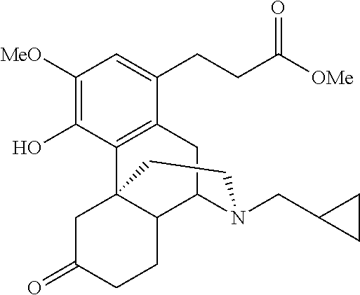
C1([MeO])=C(O)C2=C(C(CCC([OMe])=O)=C1)CC1C3C2(CC(=O)CC3)CCN1CC1CC1
